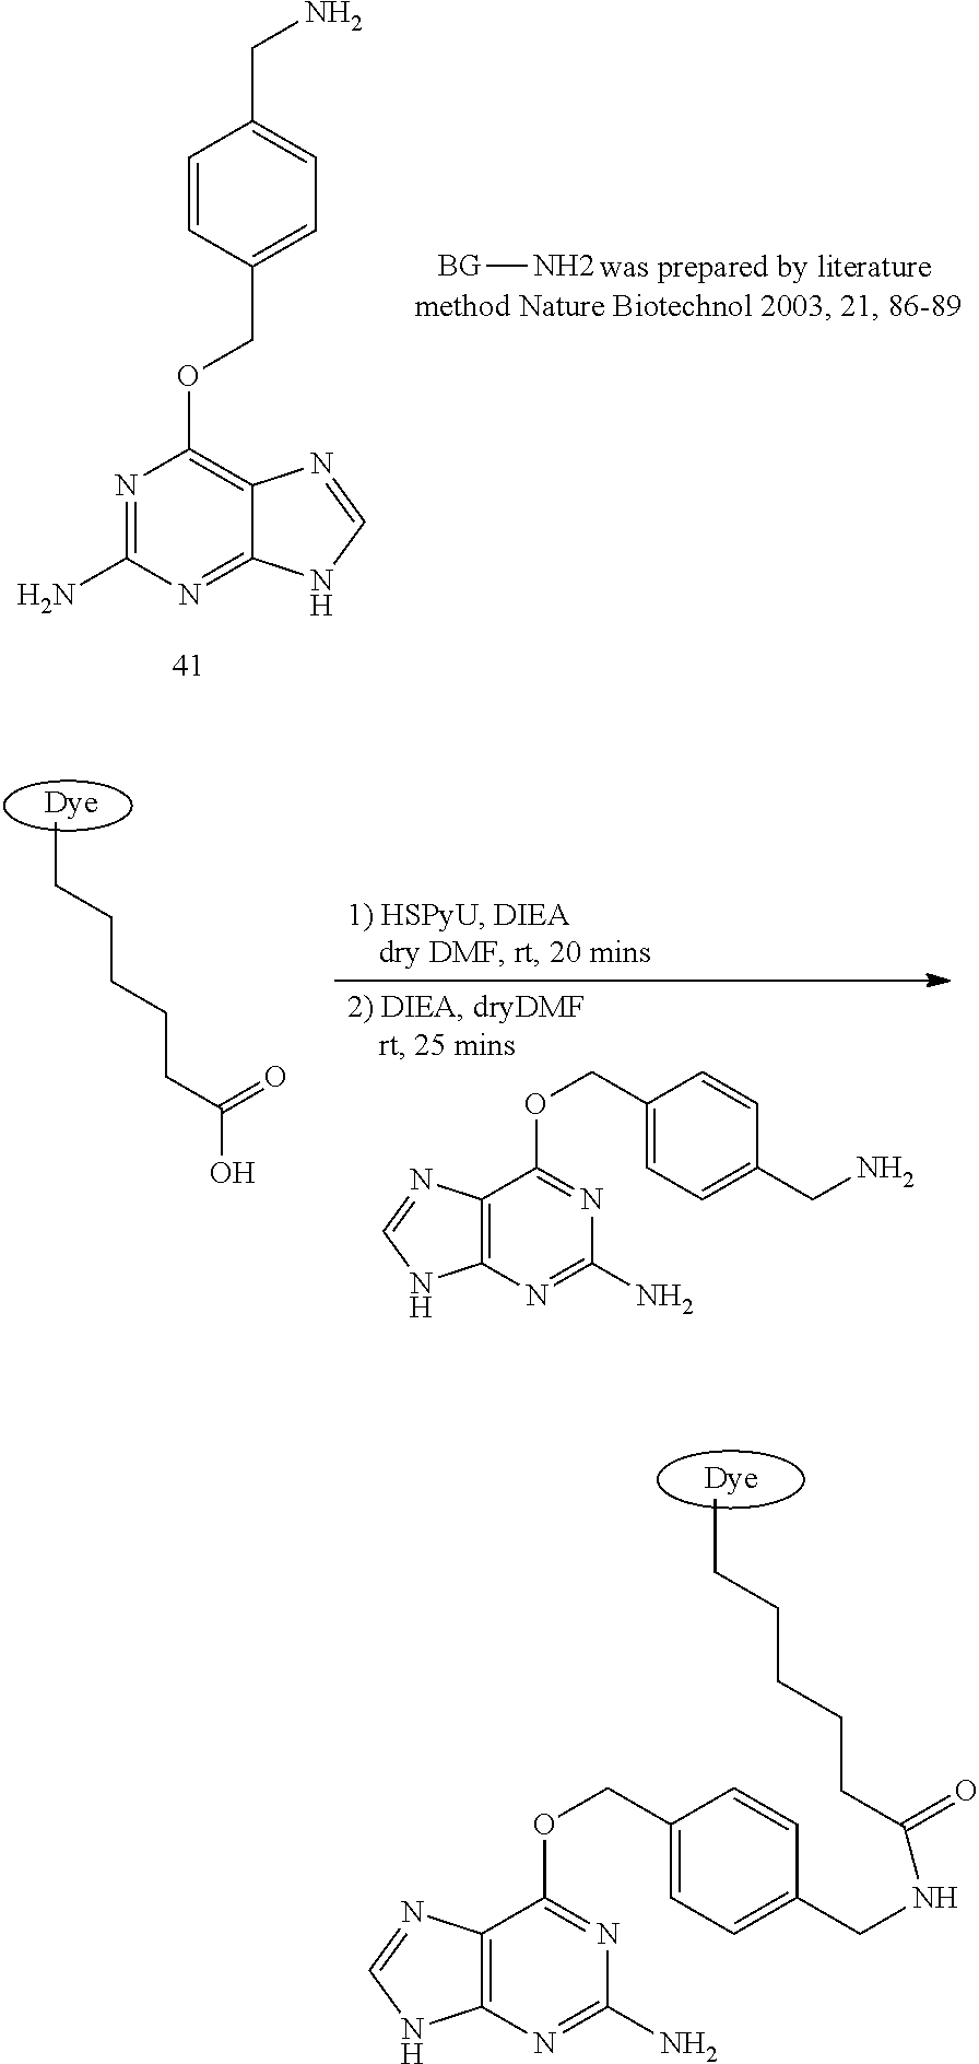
CCCCCCC(=O)NCC1=CC=C(COC2=NC(N)=NC3=C2N=CN3)C=C1.C1=CC(COC2=C3C(=NC(N)=N2)NC=N3)=CC=C1CN.[BG]N.CCCCCCC(O)=O.C12=C(N=CN1)C(OCC1=CC=C(CN)C=C1)=NC(N)=N2
